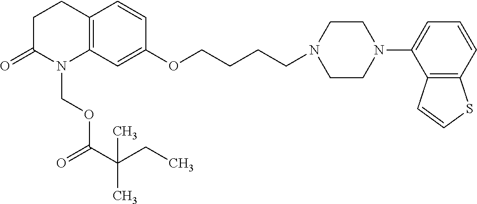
C12=C(C=C(OCCCCN3CCN(C4=CC=CC5=C4C=CS5)CC3)C=C1)N(COC(C(CC)(C)C)=O)C(=O)CC2
